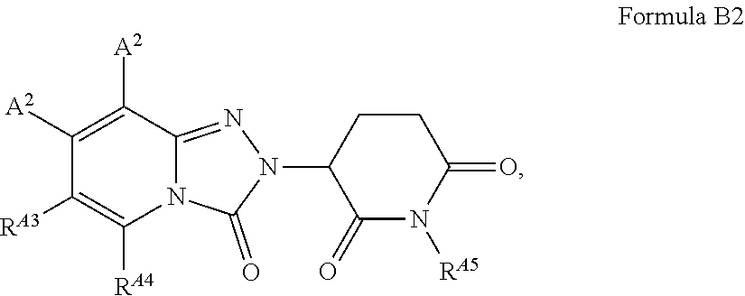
N1([RA5])C(=O)C(N2N=C3C([A2])=C([A2])C([RA3])=C([RA4])N3C2=O)CCC1=O
